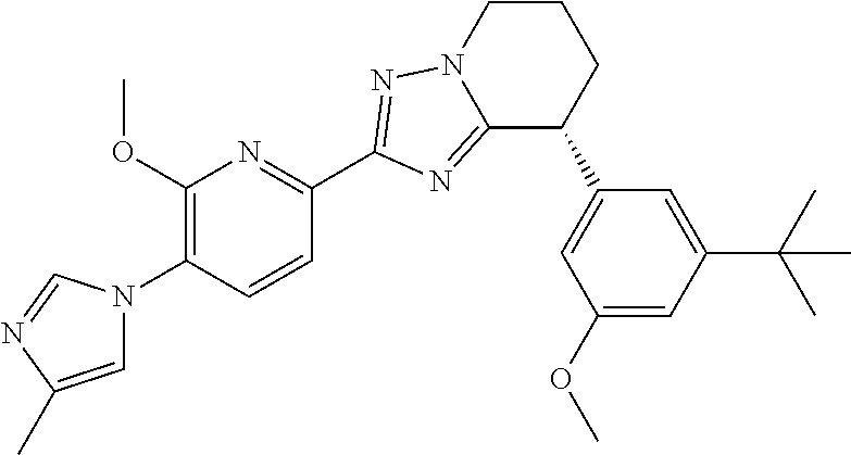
C12=NC(C3=NC(OC)=C(N4C=C(C)N=C4)C=C3)=NN1CCCC2C1=CC(OC)=CC(C(C)(C)C)=C1
